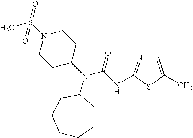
C1=C(C)SC(NC(N(C2CCCCCC2)C2CCN(S(C)(=O)=O)CC2)=O)=N1
